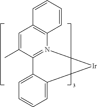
C1=C2C(=CC=C1)[Ir]N1=C2C(C)=CC2=C1C=CC=C2
